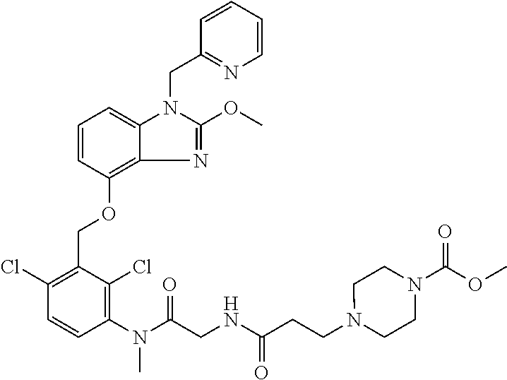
C1(Cl)=C(COC2=C3C(=CC=C2)N(CC2=NC=CC=C2)C(OC)=N3)C(Cl)=C(N(C(CNC(CCN2CCN(C(OC)=O)CC2)=O)=O)C)C=C1
